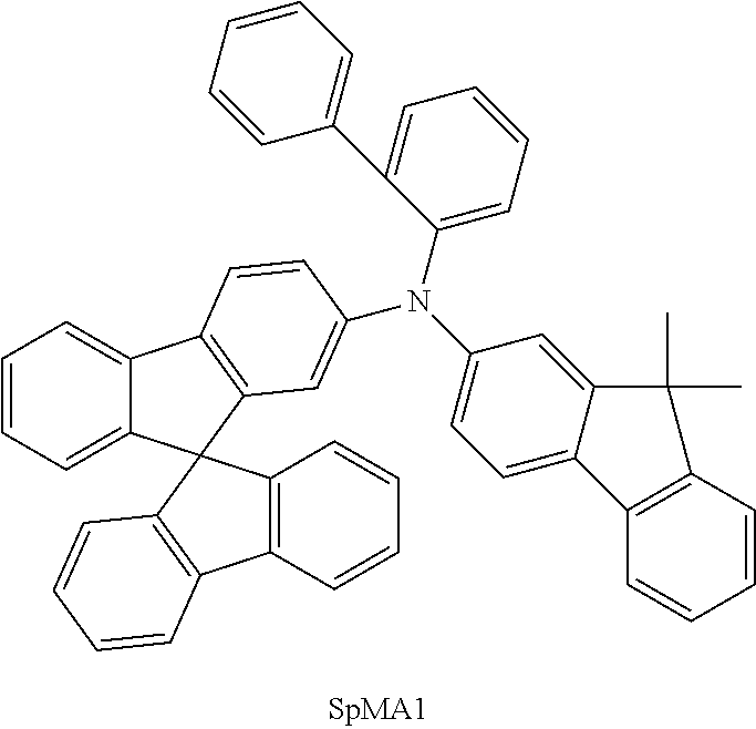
C1=CC=C2C(=C1)C1=C(C=C(N(C3=CC=CC=C3C3=CC=CC=C3)C3=CC=C4C(=C3)C(C)(C)C3=C4C=CC=C3)C=C1)C21C2=C(C3=C1C=CC=C3)C=CC=C2
